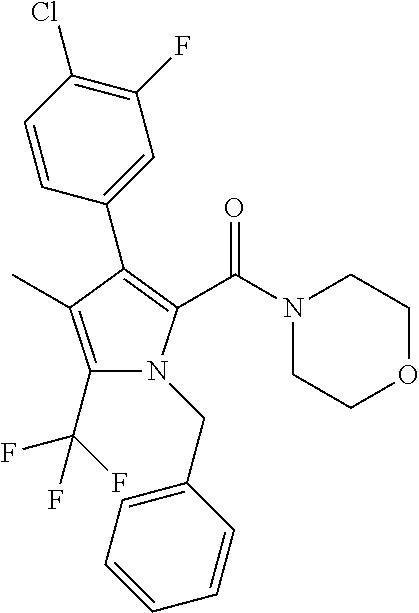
C1(C(F)(F)F)=C(C)C(C2=CC(F)=C(Cl)C=C2)=C(C(=O)N2CCOCC2)N1CC1=CC=CC=C1
